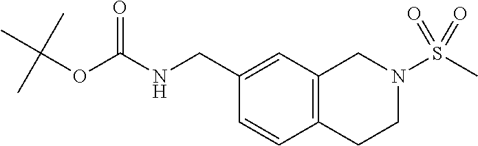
N(C(OC(C)(C)C)=O)CC1=CC2=C(C=C1)CCN(S(C)(=O)=O)C2
